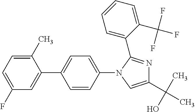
C1(C)=CC=C(F)C=C1C1=CC=C(N2C(C3=CC=CC=C3C(F)(F)F)=NC(C(O)(C)C)=C2)C=C1
